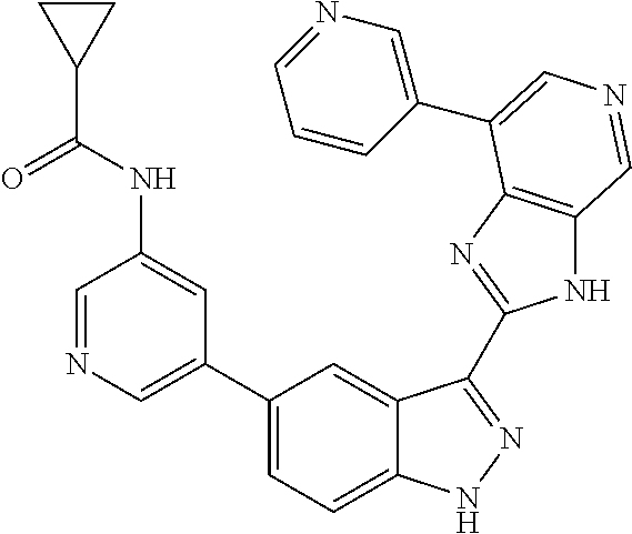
C1(C2=CN=CC(NC(C3CC3)=O)=C2)=CC=C2C(=C1)C(C1=NC3=C(N1)C=NC=C3C1=CN=CC=C1)=NN2
